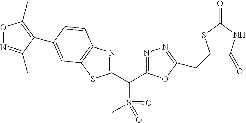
C(C1=NN=C(CC2C(=O)NC(=O)S2)O1)(S(=O)(=O)C)C1=NC2=C(S1)C=C(C1=C(C)ON=C1C)C=C2
